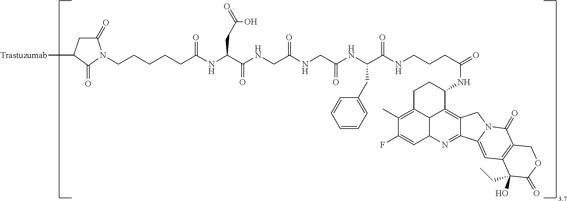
C(CCC(=O)NC1C2=C3C(=NC4C2C(=C(C)C(F)=C4)CC1)C1=CC2=C(C(=O)N1C3)COC(=O)C2(CC)O)NC(=O)C(NC(CNC(CNC(=O)C(CC(O)=O)NC(CCCCCN1C(=O)CC([Trastuzumab])C1=O)=O)=O)=O)CC1=CC=CC=C1
